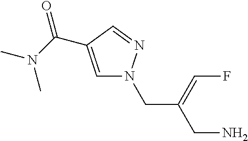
C1=C(C(N(C)C)=O)C=NN1CC(CN)=CF
